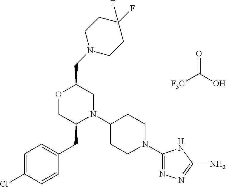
[F3C]C(O)=O.C1=C(Cl)C=CC(CC2N(C3CCN(C4=NN=C(N)N4)CC3)CC(CN3CCC(F)(F)CC3)OC2)=C1
